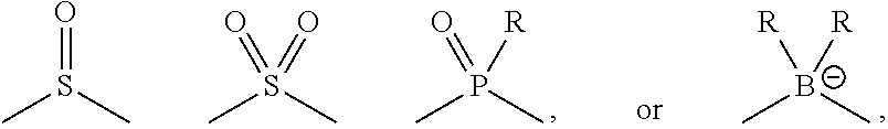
C[B-](C)([R])[R].CP(C)(=O)[R].CS(C)=O.CS(C)(=O)=O
